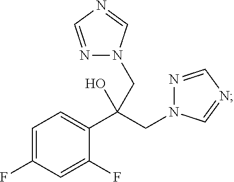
C1=C(F)C=C(F)C(C(CN2N=CN=C2)(O)CN2N=CN=C2)=C1
